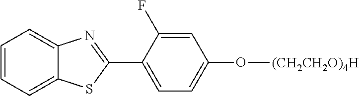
C1=CC=C2C(=C1)N=C(C1=CC=C(O[(CH2CH2O)4H])C=C1F)S2
